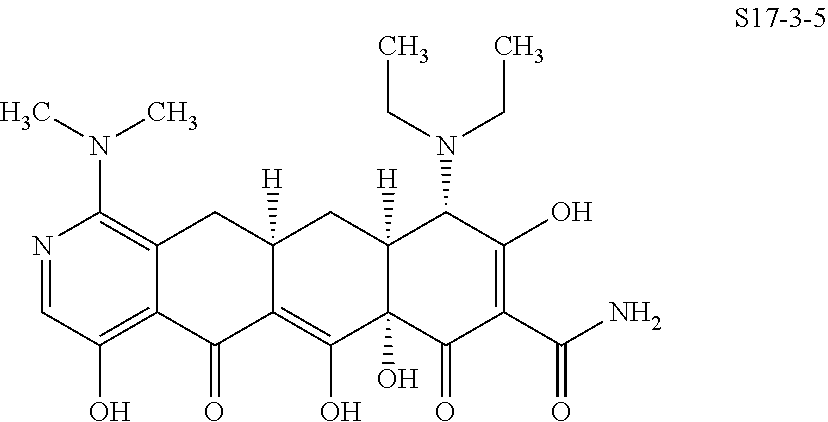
C12=C(N(C)C)N=CC(O)=C1C(=O)C1=C(O)C3(O)C([H])(CC1([H])C2)C(N(CC)CC)C(O)=C(C(N)=O)C3=O
